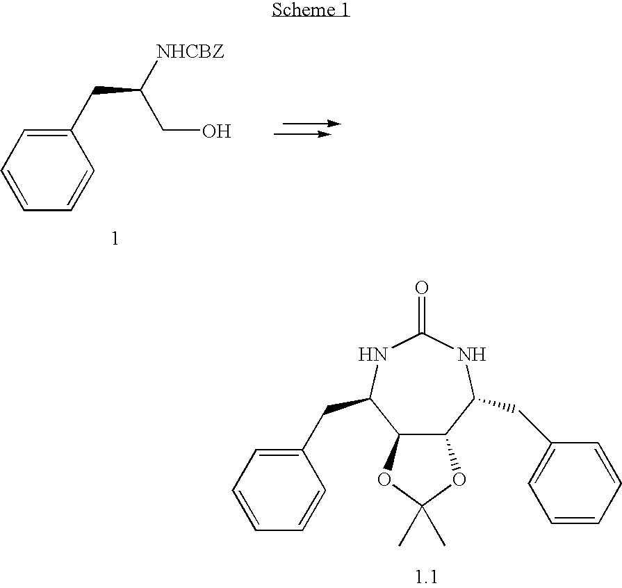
C1=CC=CC(CC([NHCBZ])CO)=C1.N1C(CC2=CC=CC=C2)C2C(C(CC3=CC=CC=C3)NC1=O)OC(C)(C)O2
